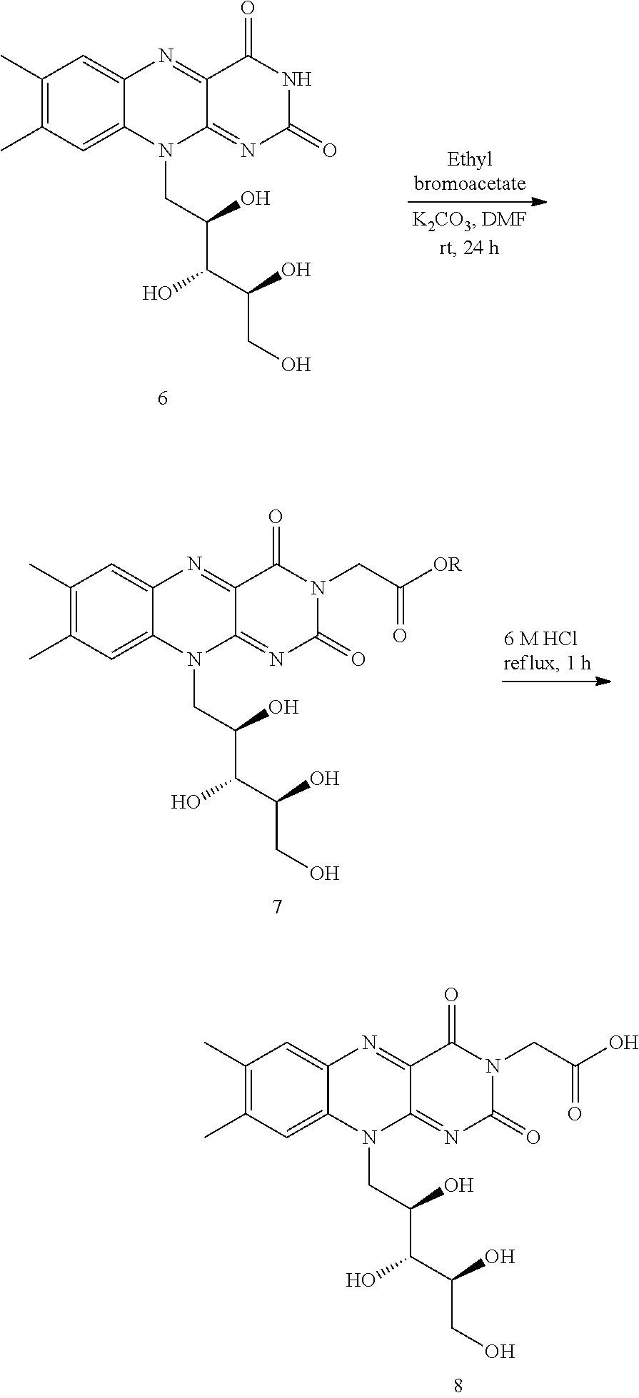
C1(C)=C(C)C=C2C(=C1)N=C1C(=NC(=O)NC1=O)N2CC(C(C(CO)O)O)O.C1(C)=C(C)C=C2C(=C1)N=C1C(=NC(=O)N(CC([OR])=O)C1=O)N2CC(C(C(CO)O)O)O.C1(C)=C(C)C=C2C(=C1)N=C1C(=NC(=O)N(CC(O)=O)C1=O)N2CC(C(C(CO)O)O)O
